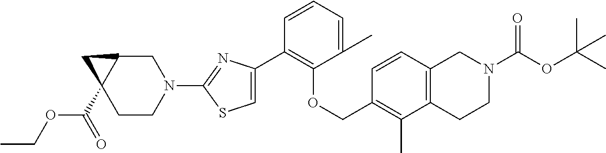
C1(C2=C(OCC3=C(C)C4=C(C=C3)CN(C(=O)OC(C)(C)C)CC4)C(C)=CC=C2)=CSC(N2CC3C(C(=O)OCC)(CC2)C3)=N1
